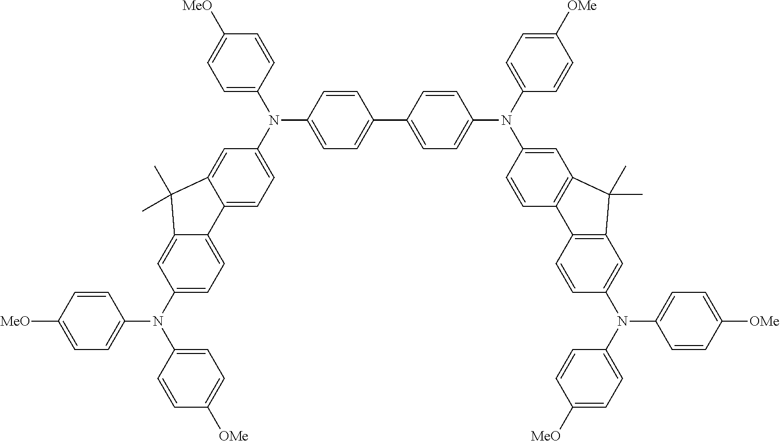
C1([MeO])=CC=C(N(C2=CC=C3C(=C2)C(C)(C)C2=CC(N(C4=CC=C([MeO])C=C4)C4=CC=C(C5=CC=C(N(C6=CC=C([OMe])C=C6)C6=CC7=C(C8=C(C=C(N(C9=CC=C([MeO])C=C9)C9=CC=C([OMe])C=C9)C=C8)C7(C)C)C=C6)C=C5)C=C4)=CC=C32)C2=CC=C([OMe])C=C2)C=C1
